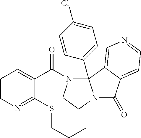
N1=C(SCCC)C(C(N2CCN3C(=O)C4=CC=NC=C4C23C2=CC=C(Cl)C=C2)=O)=CC=C1
